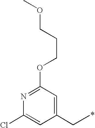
C1(CC)=CC(OCCCOC)=NC(Cl)=C1
